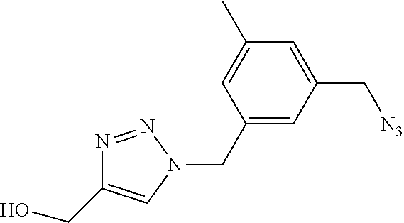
C([N3])C1=CC(C)=CC(CN2C=C(CO)N=N2)=C1
